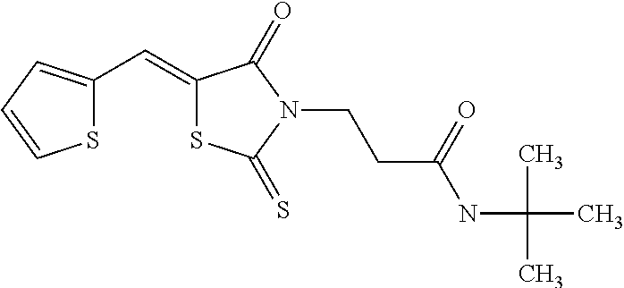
S1C(C=C2SC(=S)N(CCC(NC(C)(C)C)=O)C2=O)=CC=C1
